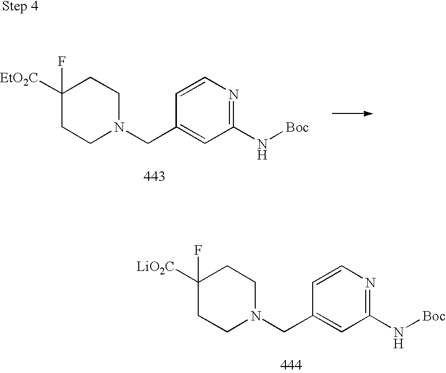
C1([EtO2C])(F)CCN(CC2=CC(N[Boc])=NC=C2)CC1.C1([LiO2C])(F)CCN(CC2=CC(N[Boc])=NC=C2)CC1
